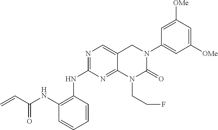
C1(NC2=C(NC(C=C)=O)C=CC=C2)=NC=C2C(=N1)N(CCF)C(=O)N(C1=CC([OMe])=CC([OMe])=C1)C2
